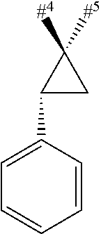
C1(C2CC2([#5])[#4])=CC=CC=C1
